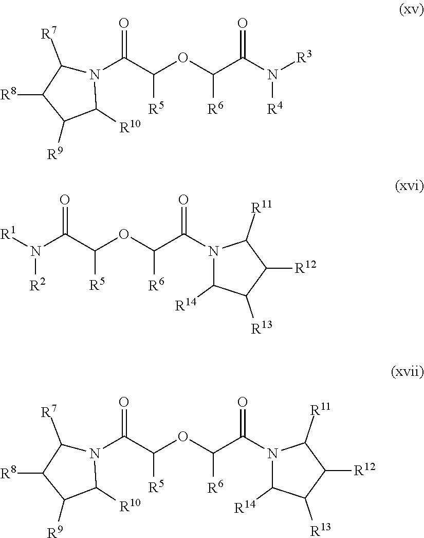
N1(C(C(OC([R6])C(=O)N([R4])[R3])[R5])=O)C([R7])C([R8])C([R9])C1[R10].N1(C(C(OC(C(N([R2])[R1])=O)[R5])[R6])=O)C([R14])C([R13])C([R12])C1[R11].N1(C(C(OC(C(N2C([R7])C([R8])C([R9])C2[R10])=O)[R5])[R6])=O)C([R14])C([R13])C([R12])C1[R11]
